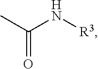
C(=O)(C)N[R3]
